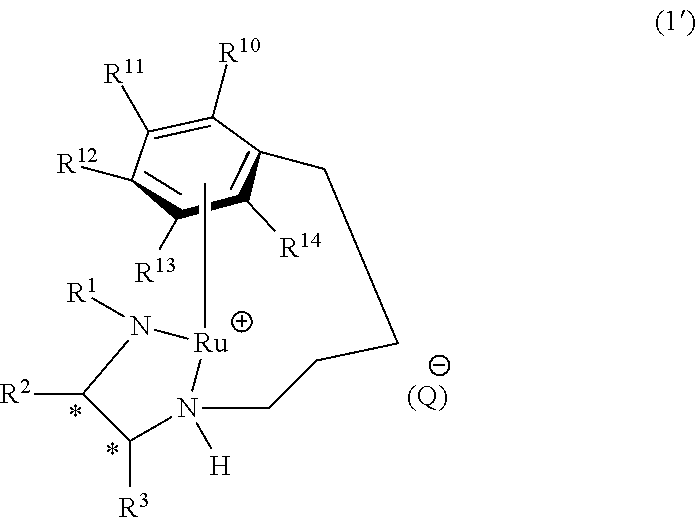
C1([R10])=C([R11])C([R12])C([R13])C([R14])C1CCCCN1([H])[Ru](C)N([R1])C([R2])C1[R3].[(Q)]
